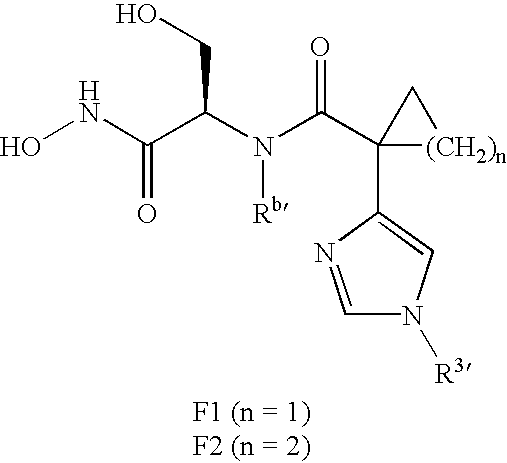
ONC(C(N(C(C1(C2=CN([R3])C=N2)[(CH2)n]C1)=O)[Rb])CO)=O
